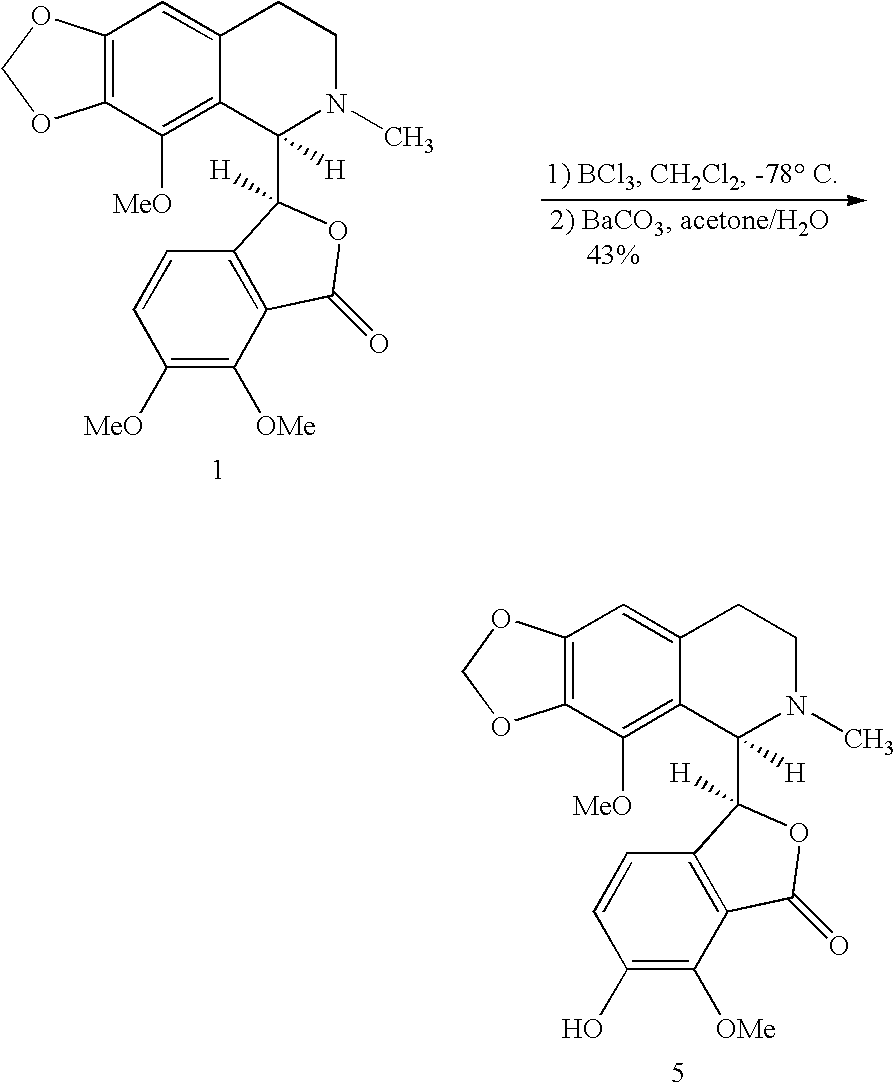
C12=C(C([MeO])=C3C(=C1)CCN(C)C3([H])C1([H])C3=C(C([OMe])=C(O)C=C3)C(=O)O1)OCO2.C12=C(C([MeO])=C3C(=C1)CCN(C)C3([H])C1([H])C3=C(C([OMe])=C([MeO])C=C3)C(=O)O1)OCO2
